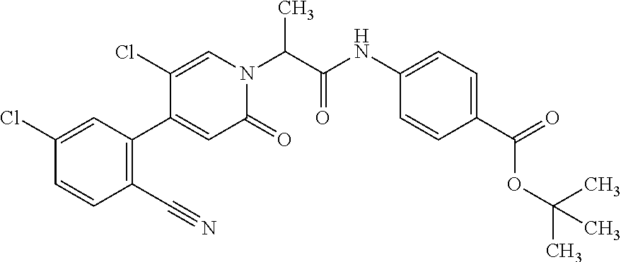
C1(C#N)=C(C2=CC(=O)N(C(C(NC3=CC=C(C(=O)OC(C)(C)C)C=C3)=O)C)C=C2Cl)C=C(Cl)C=C1
